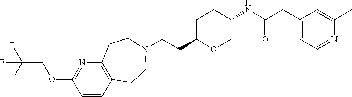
C(CC1OCC(NC(CC2=CC=NC(C)=C2)=O)CC1)N1CCC2=C(N=C(OCC(F)(F)F)C=C2)CC1
